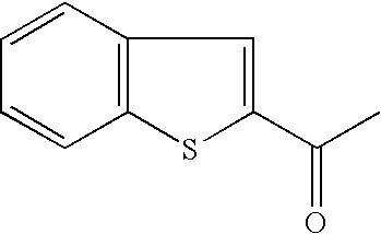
C12=C(SC(C(C)=O)=C1)C=CC=C2
